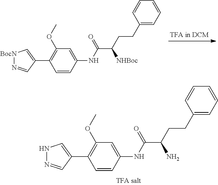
[TFA in DCM].C1=CC(NC(=O)C([NHBoc])CCC2=CC=CC=C2)=CC(OC)=C1C1=C[BocN]N=C1.C1=CC(NC(=O)C(N)CCC2=CC=CC=C2)=CC(OC)=C1C1=CNN=C1
